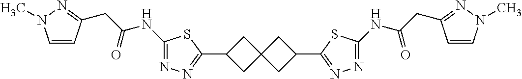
C1(NC(CC2=NN(C)C=C2)=O)=NN=C(C2CC3(C2)CC(C2=NN=C(NC(CC4=NN(C)C=C4)=O)S2)C3)S1
